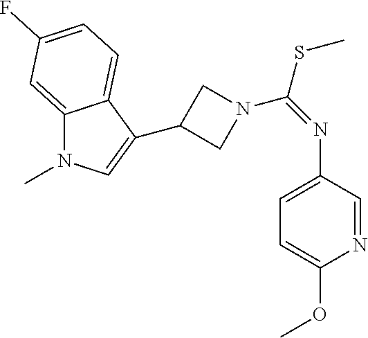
C1(C2=CN(C)C3=CC(F)=CC=C32)CN(C(=NC2=CC=C(OC)N=C2)SC)C1
